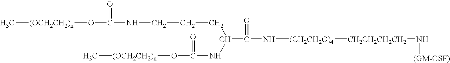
[CH2CH2CH2CH2]([(CH2CH2O)4]NC(C(CCCNC(=O)O[(OCH2CH2)n]C)NC(O[(OCH2CH2)n]C)=O)=O)N[(GM-CSF)]
